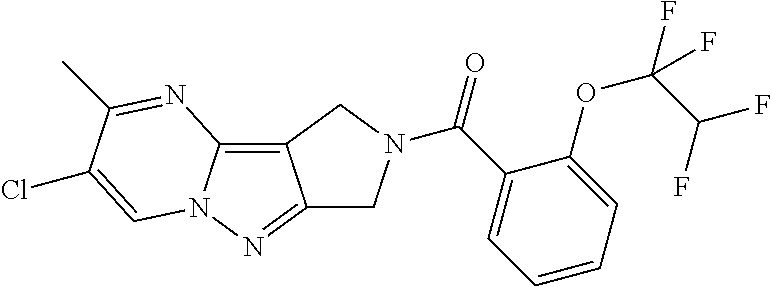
C12=C3N(N=C1CN(C(C1=CC=CC=C1OC(F)(C(F)F)F)=O)C2)C=C(Cl)C(C)=N3
